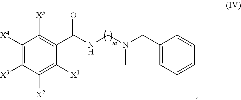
C1([X4])=C([X3])C([X2])=C([X1])C(C(NCN(CC2=CC=CC=C2)C)=O)=C1[X5]
